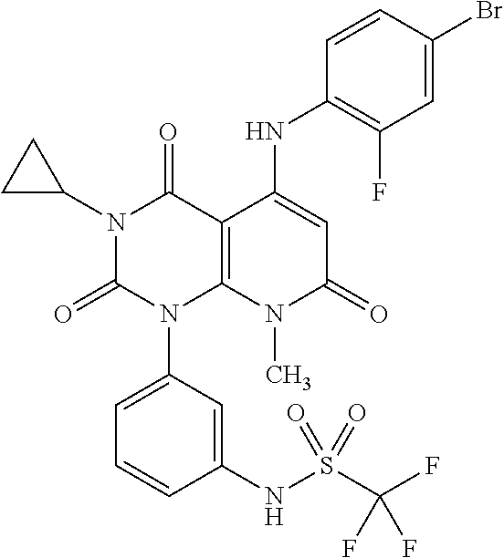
C1(NC2=CC(=O)N(C)C3=C2C(=O)N(C2CC2)C(=O)N3C2=CC=CC(NS(C(F)(F)F)(=O)=O)=C2)=C(F)C=C(Br)C=C1
